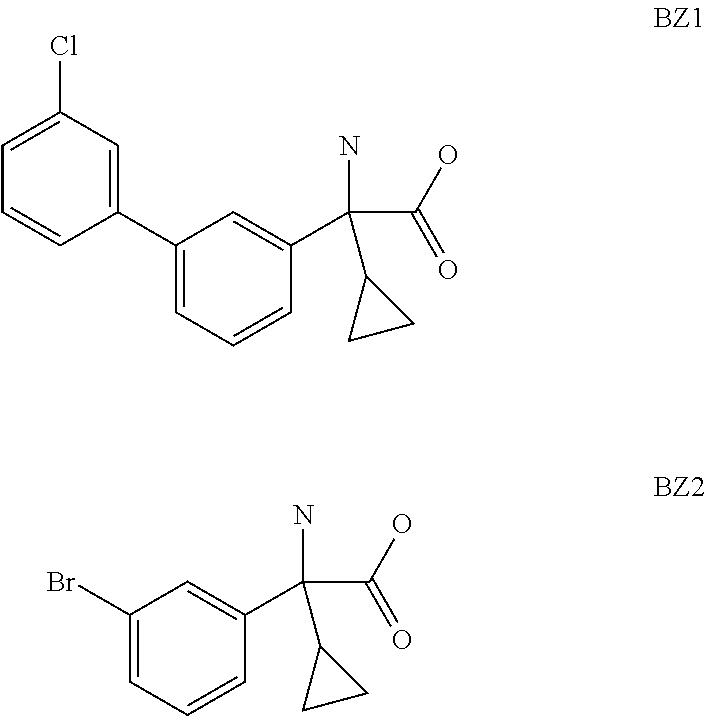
C1=CC(C2=CC=CC(C(C(O)=O)(C3CC3)N)=C2)=CC(Cl)=C1.BrC1=CC=CC(C(C(O)=O)(C2CC2)N)=C1
